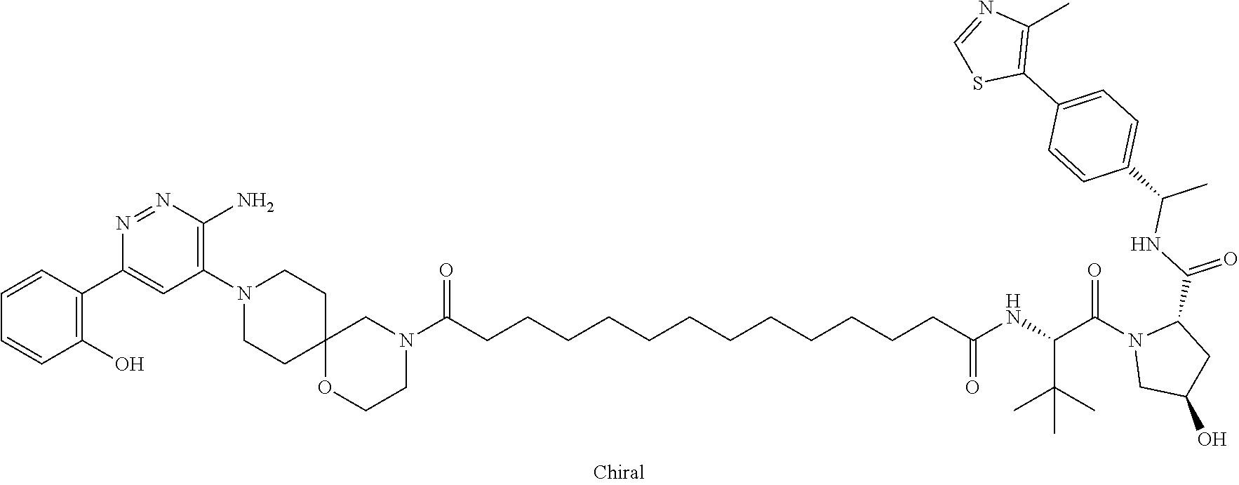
C1=CC(C2=CC(N3CCC4(CC3)OCCN(C(CCCCCCCCCCCCC(NC(C(N3CC(O)CC3C(=O)NC(C)C3=CC=C(C5=C(C)N=CS5)C=C3)=O)C(C)(C)C)=O)=O)C4)=C(N)N=N2)=C(O)C=C1
